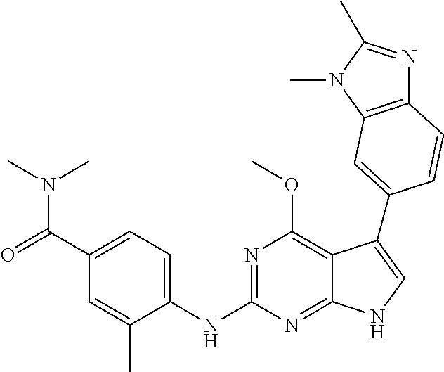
C1(C(=O)N(C)C)=CC=C(NC2=NC(OC)=C3C(=N2)NC=C3C2=CC3=C(N=C(C)N3C)C=C2)C(C)=C1
